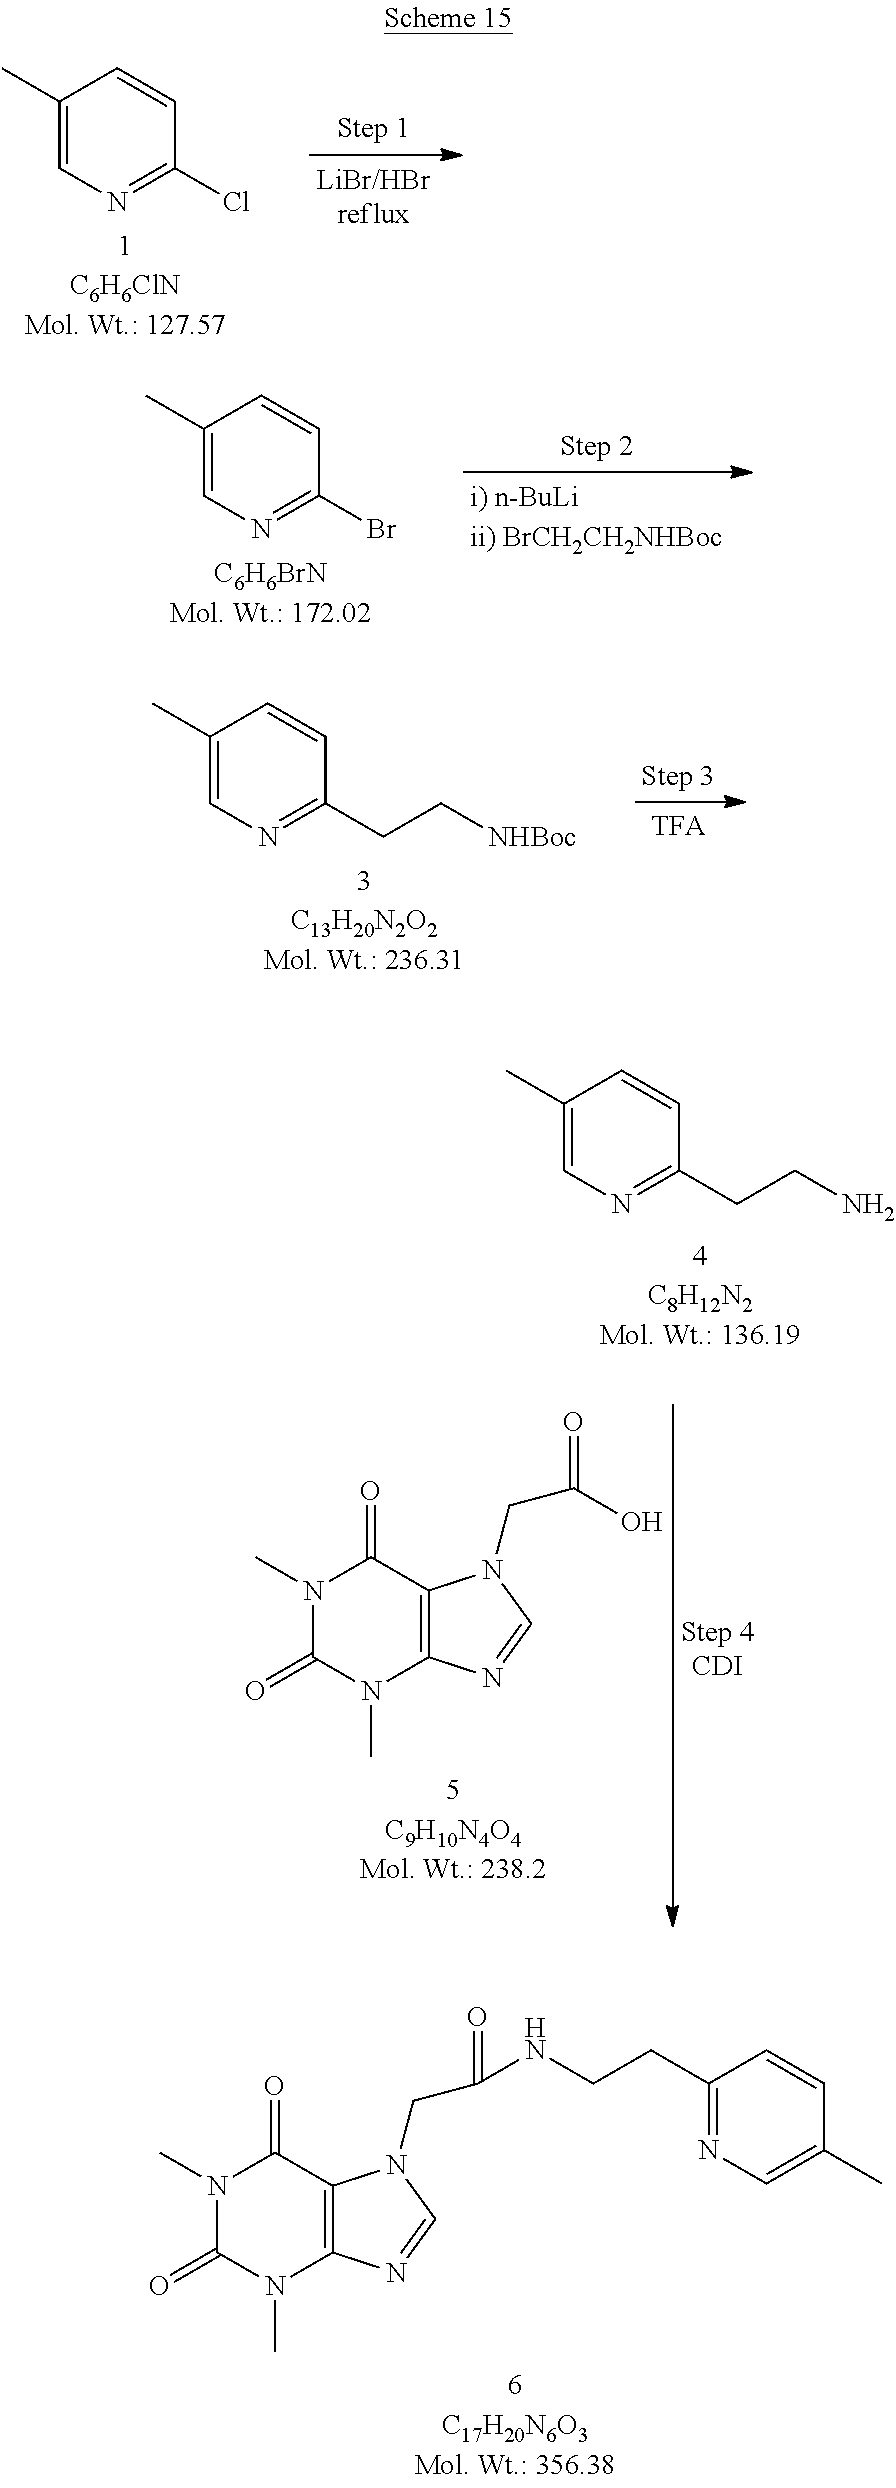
C1(C)=CN=C(Cl)C=C1.C1(C)=CN=C(Br)C=C1.C1(C)=CN=C(CC[NHBoc])C=C1.N1(C)C(=O)N(C)C2=C(C1=O)N(CC(=O)NCCC1=NC=C(C)C=C1)C=N2.C1(C)=CN=C(CCN)C=C1.N1(C)C(=O)N(C)C2=C(C1=O)N(CC(=O)O)C=N2
